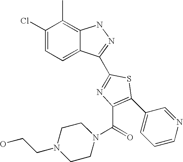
C1(Cl)=CC=C2C(=C1C)NN=C2C1=NC(C(N2CCN(CCO)CC2)=O)=C(C2=CC=CN=C2)S1
